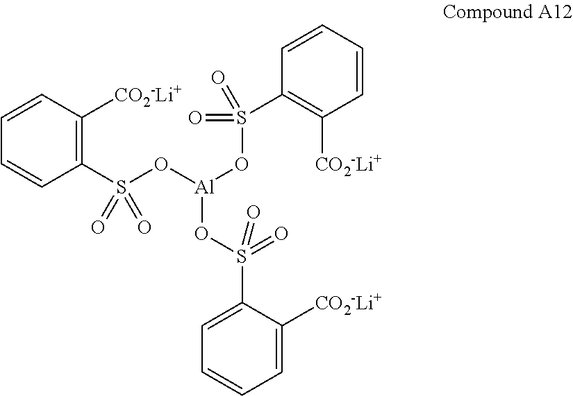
C1=CC([CO2-Li+])=C(S(O[Al](OS(=O)(=O)C2=C([CO2-Li+])C=CC=C2)OS(C2=CC=CC=C2[CO2-Li+])(=O)=O)(=O)=O)C=C1
